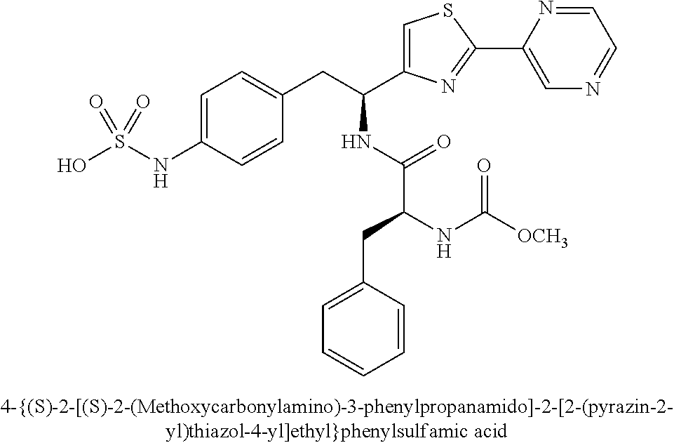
OS(NC1=CC=C(CC(C2=CSC(C3=CN=CC=N3)=N2)NC(C(NC([OCH3])=O)CC2=CC=CC=C2)=O)C=C1)(=O)=O
